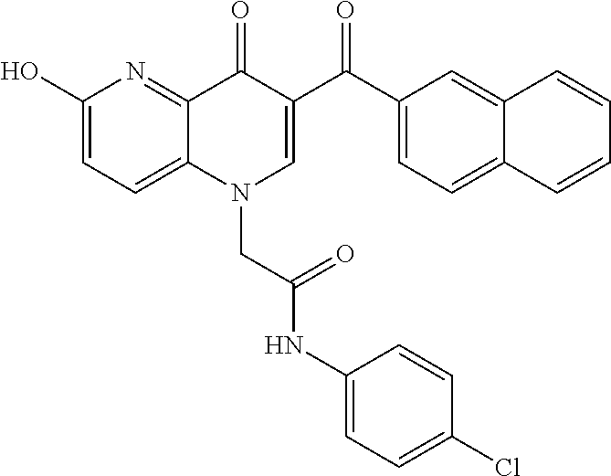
C1(O)=CC=C2C(=N1)C(=O)C(C(C1=CC=C3C(=C1)C=CC=C3)=O)=CN2CC(NC1=CC=C(Cl)C=C1)=O
